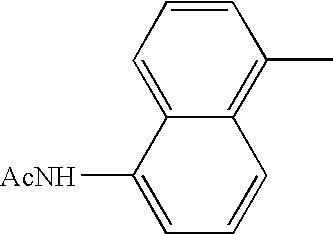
C12=CC=CC(C)=C1C=CC=C2[AcNH]
